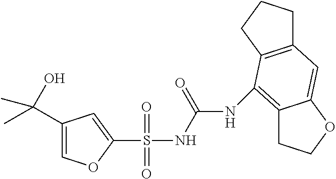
C1=C(C(O)(C)C)C=C(S(NC(=O)NC2=C3CCOC3=CC3=C2CCC3)(=O)=O)O1
